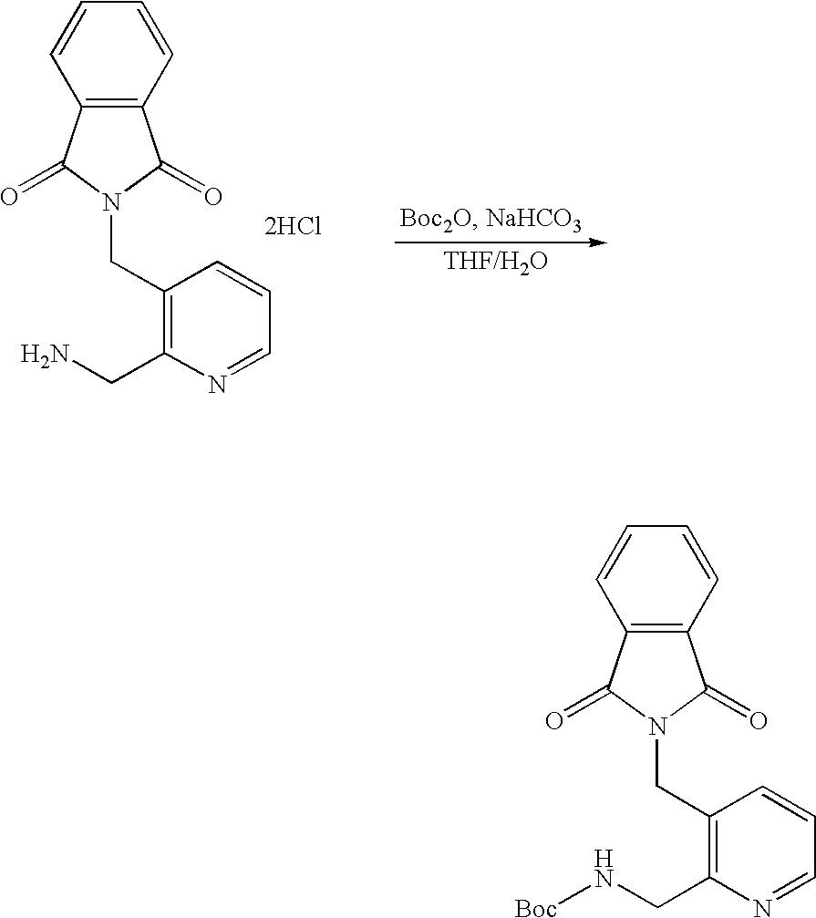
C1(CN2C(=O)C3=C(C2=O)C=CC=C3)=C(CN)N=CC=C1.[2HCl].C1=CC=CC2=C1C(=O)N(CC1=C(CN[Boc])N=CC=C1)C2=O
